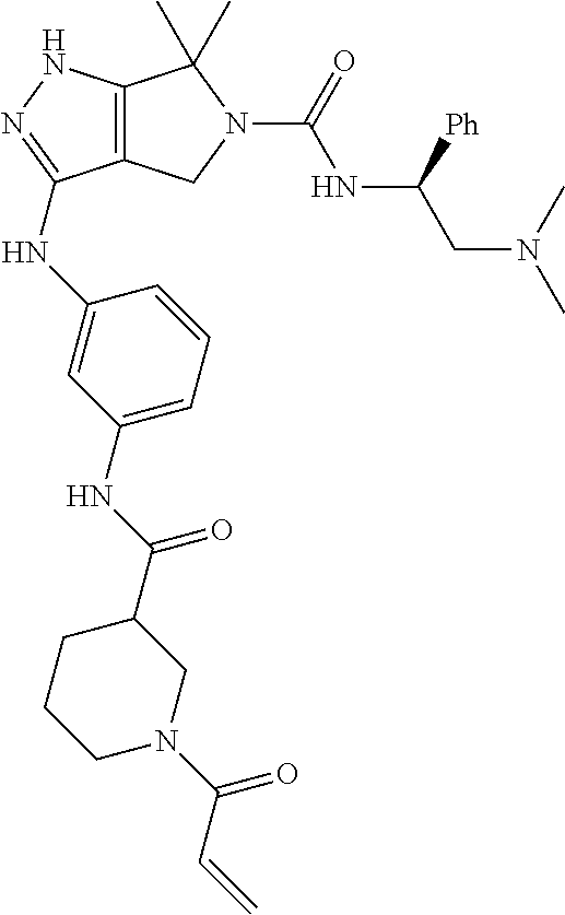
C12=C(NN=C1NC1=CC(NC(C3CCCN(C(=O)C=C)C3)=O)=CC=C1)C(C)(C)N(C(=O)NC(CN(C)C)[Ph])C2
